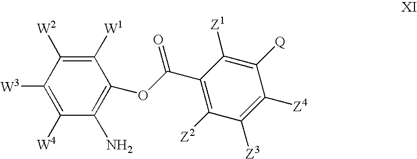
C1([W1])=C([W2])C([W3])=C([W4])C(N)=C1OC(C1=C([Z2])C([Z3])=C([Z4])C([Q])=C1[Z1])=O
